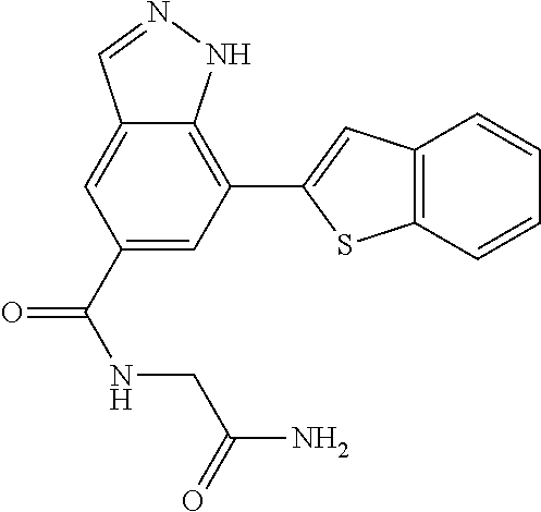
C1(C(NCC(N)=O)=O)=CC(C2=CC3=C(S2)C=CC=C3)=C2C(=C1)C=NN2
